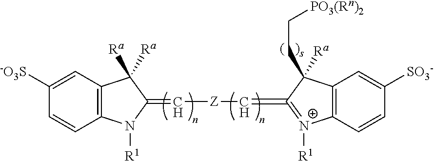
C1([-O3S])=CC2=C(C=C1)N([R1])C(=C[Z]C=C1=[N+]([R1])C3=C(C1(CC[PO3(Rn)2])[Ra])C=C([SO3-])C=C3)C2([Ra])[Ra]
